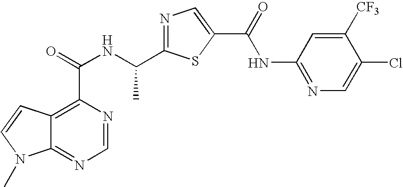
C12=NC=NC(C(NC(C3=NC=C(C(=O)NC4=NC=C(Cl)C([CF3])=C4)S3)C)=O)=C1C=CN2C
